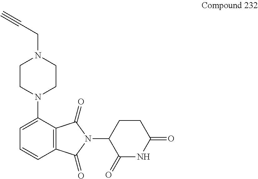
C12=C(C(=O)N(C3C(=O)NC(=O)CC3)C1=O)C(N1CCN(CC#C)CC1)=CC=C2
